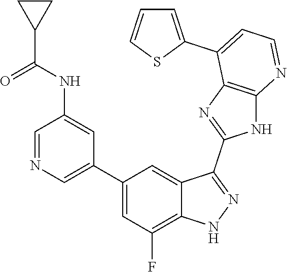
C1=NC=C(C2=CC(F)=C3C(=C2)C(C2=NC4=C(N2)N=CC=C4C2=CC=CS2)=NN3)C=C1NC(C1CC1)=O
